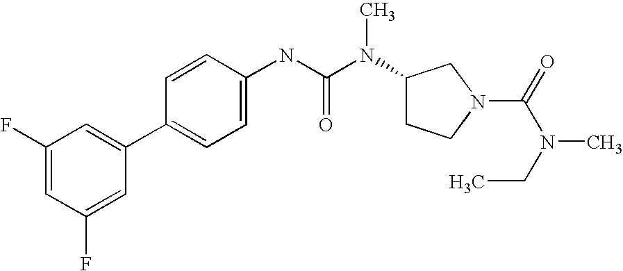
C1(F)=CC(F)=CC(C2=CC=C(NC(N(C3CCN(C(=O)N(C)CC)C3)C)=O)C=C2)=C1
